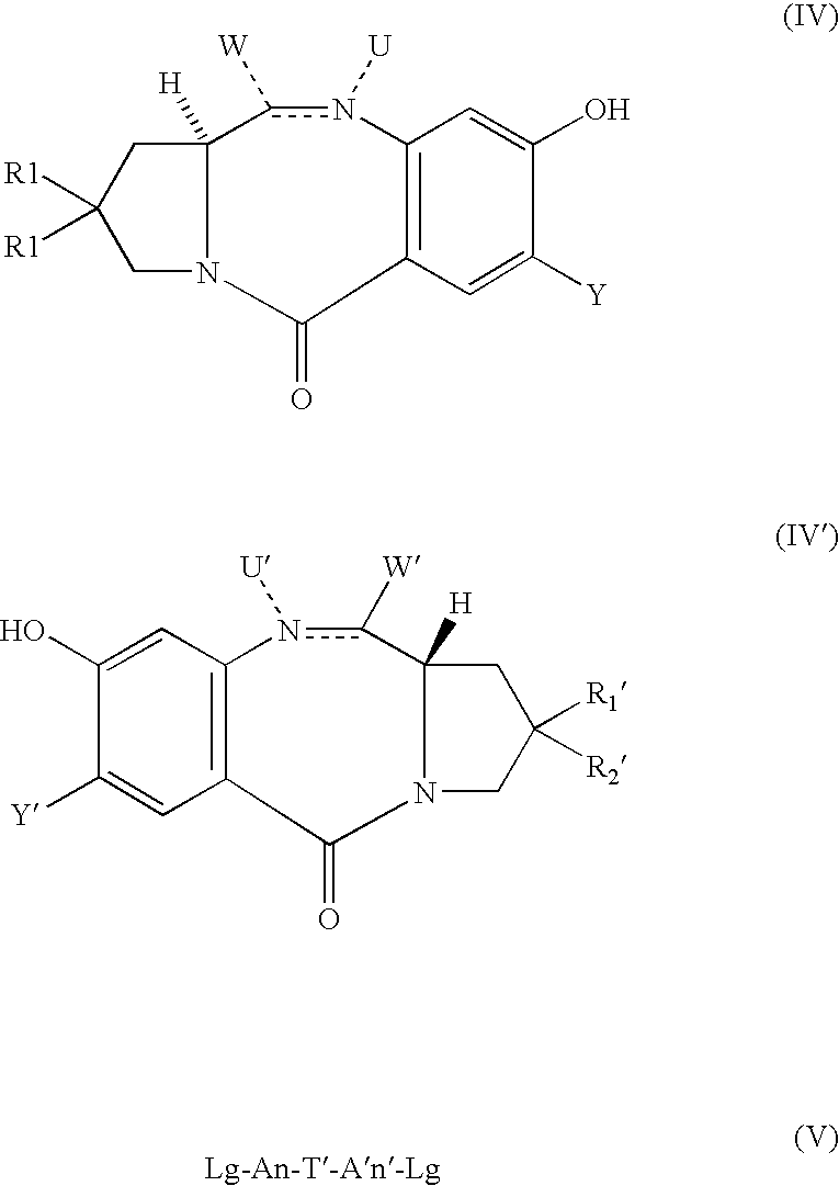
C12([H])CC([R1])([R1])CN1C(=O)C1=C(n([U])c2[W])C=C(O)C([Y])=C1.C12([H])CC([R1])([R2])CN1C(=O)C1=C(n([U])c2[W])C=C(O)C([Y])=C1
